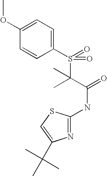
C1(OC)=CC=C(S(=O)(C(C(=O)NC2=NC(C(C)(C)C)=CS2)(C)C)=O)C=C1
